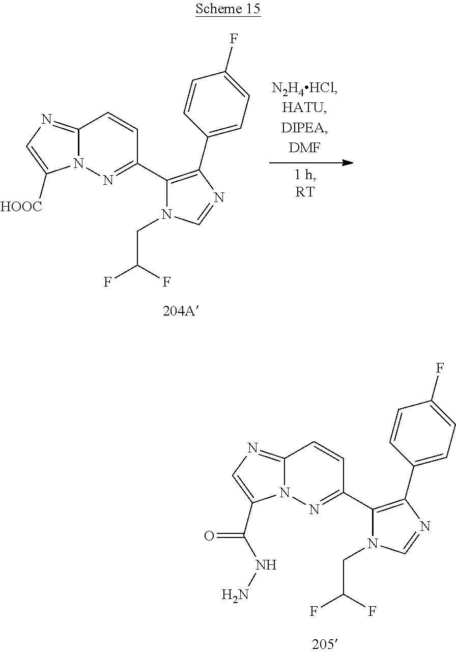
C12=NC=C(C(=O)NN)N1N=C(C1=C(C3=CC=C(F)C=C3)N=CN1CC(F)F)C=C2.C12=NC=C([HOOC])N1N=C(C1=C(C3=CC=C(F)C=C3)N=CN1CC(F)F)C=C2
